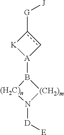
c1([G][J])c[A](B2[(H2C)n]N([D][E])[(CH2)m]2)[K]1
